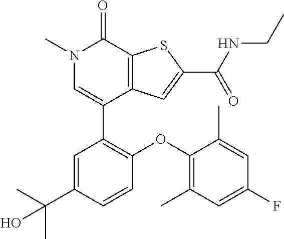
N1(C)C=C(C2=C(OC3=C(C)C=C(F)C=C3C)C=CC(C(C)(C)O)=C2)C2=C(C1=O)SC(C(NCC)=O)=C2
